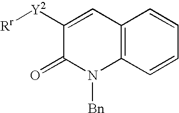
C12=C(C=CC=C1)N([Bn])C(=O)C([Y2][Rr])=C2
